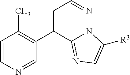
C1=CN=CC(C2=CC=NN3C2=NC=C3[R3])=C1C
